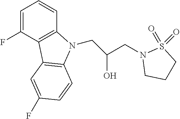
C1=C(F)C2=C(C=C1)N(CC(CN1CCCS1(=O)=O)O)C1=C2C=C(F)C=C1
